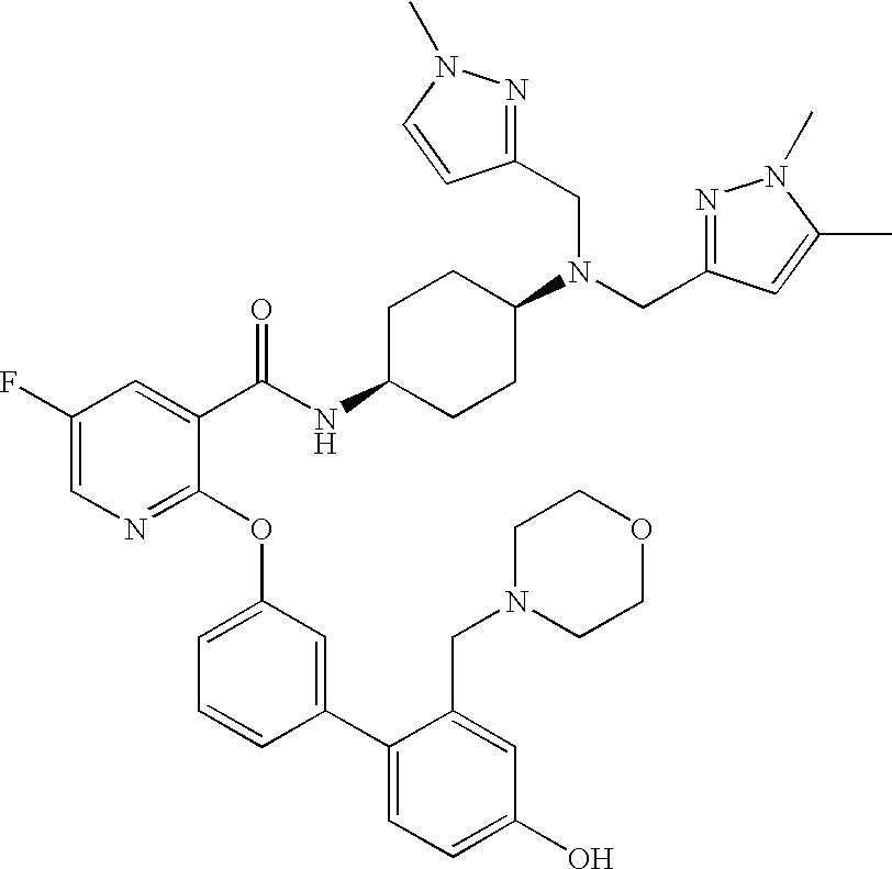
C1(F)=CN=C(OC2=CC=CC(C3=CC=C(O)C=C3CN3CCOCC3)=C2)C(C(NC2CCC(N(CC3=NN(C)C(C)=C3)CC3=NN(C)C=C3)CC2)=O)=C1
